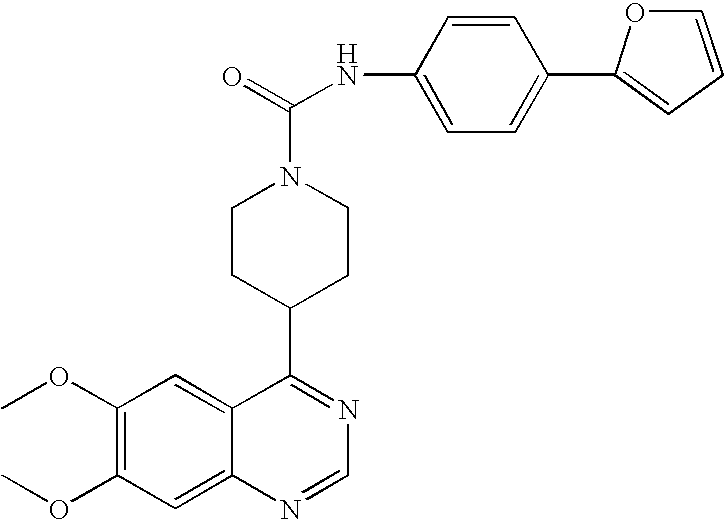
C1CC(C2=NC=NC3=CC(OC)=C(OC)C=C23)CCN1C(=O)NC1=CC=C(C2=CC=CO2)C=C1
